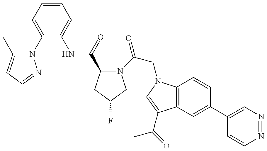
N1(C2=CC=CC=C2NC(=O)C2N(C(CN3C4=C(C(C(=O)C)=C3)C=C(C3=CN=NC=C3)C=C4)=O)CC(F)C2)C(C)=CC=N1
